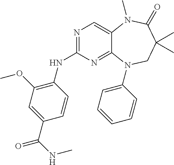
N1=C(NC2=C(OC)C=C(C(=O)NC)C=C2)N=C2C(=C1)N(C)C(=O)C(C)(C)CN2C1=CC=CC=C1
